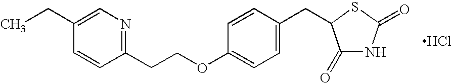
CCC1=CN=C(CCOC2=CC=C(CC3C(=O)NC(=O)S3)C=C2)C=C1.Cl
